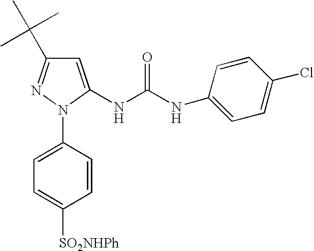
C1=C(NC(NC2=CC=C(Cl)C=C2)=O)N(C2=CC=C([SO2NHPh])C=C2)N=C1C(C)(C)C
